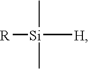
[Si](C)([R])([H])C
